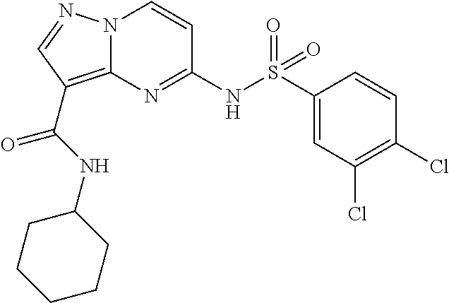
N(C1=NC2=C(C(=O)NC3CCCCC3)C=NN2C=C1)S(C1=CC(Cl)=C(Cl)C=C1)(=O)=O
